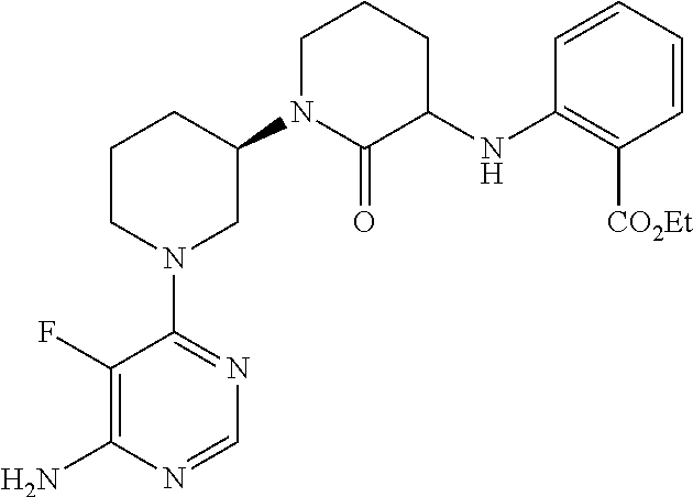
C1(F)=C(N)N=CN=C1N1CC(N2C(=O)C(NC3=C([CO2Et])C=CC=C3)CCC2)CCC1
